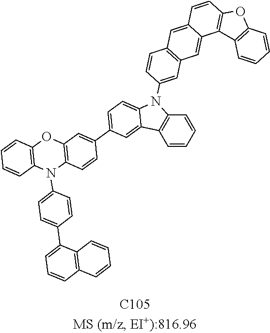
C1=CC=CC2=C1C1=CC(C3=CC4=C(C=C3)N(C3=CC=C(C5=CC=CC6=C5C=CC=C6)C=C3)C3=C(O4)C=CC=C3)=CC=C1N2C1=CC2=C(C=C1)C=C1C(=C2)C2=C(C=C1)OC1=C2C=CC=C1
